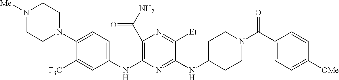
C1(C(N)=O)=C(NC2=CC=C(N3CCN([Me])CC3)C([F3C])=C2)N=C(NC2CCN(C(C3=CC=C([OMe])C=C3)=O)CC2)C([Et])=N1
